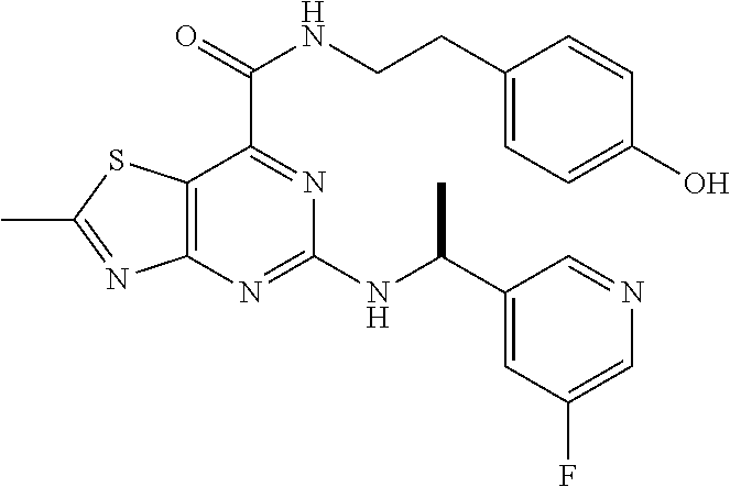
C12=C(N=C(NC(C3=CC(F)=CN=C3)C)N=C1C(=O)NCCC1=CC=C(O)C=C1)N=C(C)S2
